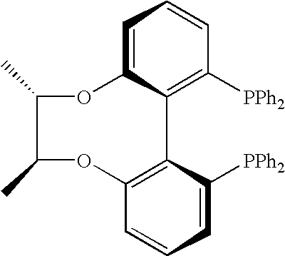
C1=C2C(=C([PPh2])C=C1)C1=C(C=CC=C1[PPh2])OC(C)C(C)O2
